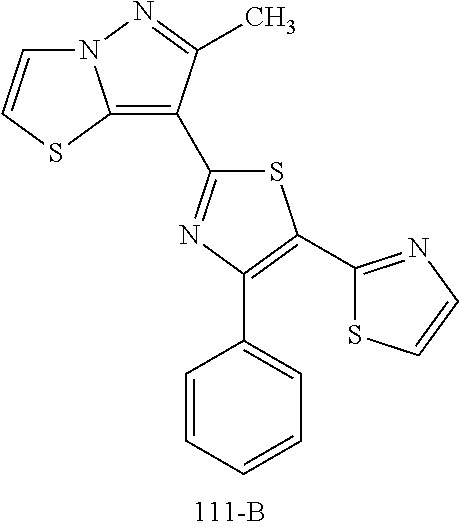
S1C(C2=C3N(N=C2C)C=CS3)=NC(C2=CC=CC=C2)=C1C1=NC=CS1
